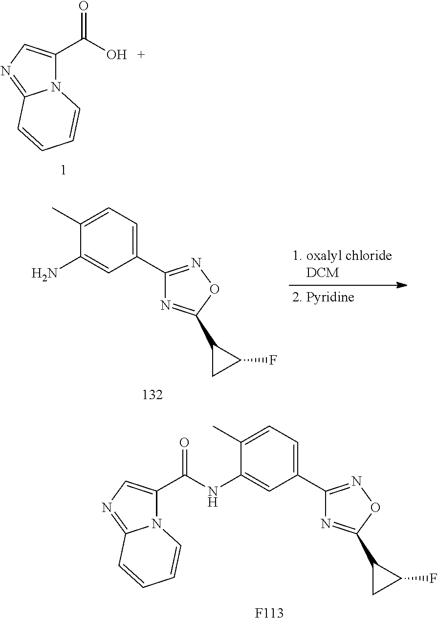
C1(C2=NOC(C3CC3F)=N2)=CC=C(C)C(N)=C1.O=C(O)C1=CN=C2N1C=CC=C2.C1(C2=NOC(C3CC3F)=N2)=CC=C(C)C(NC(=O)C2=CN=C3N2C=CC=C3)=C1.[F113]
